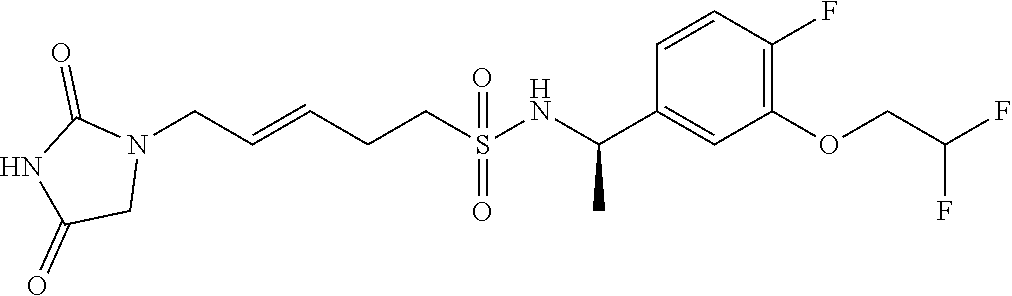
N1(CC=CCCS(=O)(=O)NC(C2=CC(OCC(F)F)=C(F)C=C2)C)C(=O)NC(=O)C1
